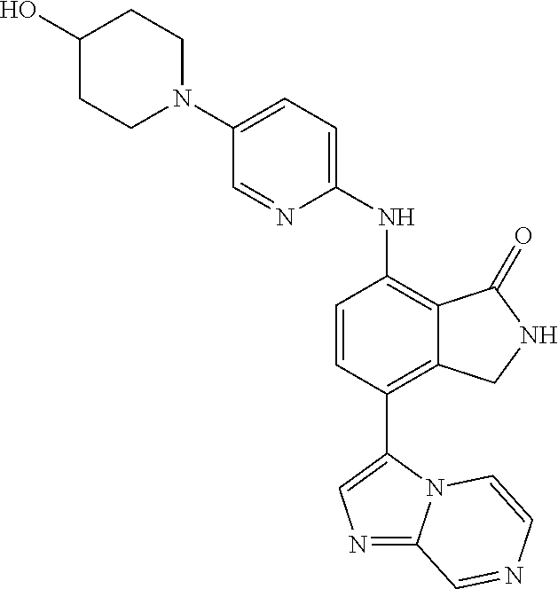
C1(N2CCC(O)CC2)=CC=C(NC2=C3C(=C(C4=CN=C5N4C=CN=C5)C=C2)CNC3=O)N=C1
